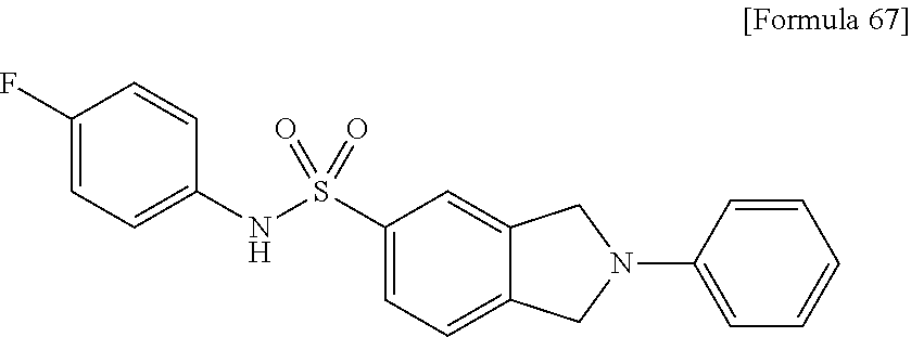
C1(F)=CC=C(NS(C2=CC=C3C(=C2)CN(C2=CC=CC=C2)C3)(=O)=O)C=C1
